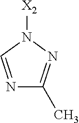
N1([X2])C=NC(C)=N1
